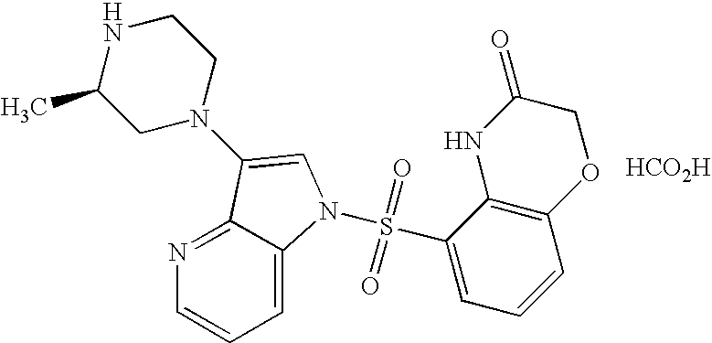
C1N(C2=CN(S(C3=CC=CC4=C3NC(=O)CO4)(=O)=O)C3=CC=CN=C32)CCNC1C.[HCO2H]
